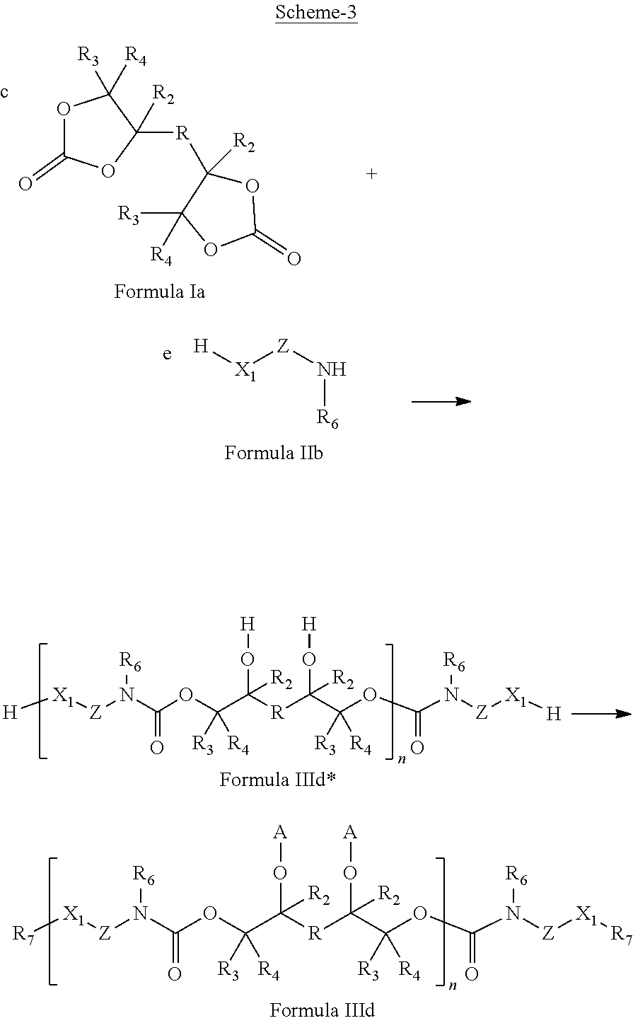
[H][X1][Z]N(C(OC(C([R]C(C(OC(N([Z][X1][H])[R6])=O)([R3])[R4])(O[H])[R2])(O[H])[R2])([R3])[R4])=O)[R6].[R7][X1][Z]N(C(OC(C([R]C(C(OC(N([Z][X1][R7])[R6])=O)([R3])[R4])(O[A])[R2])(O[A])[R2])([R3])[R4])=O)[R6].O1C(=O)OC([R2])([R]C2([R2])OC(=O)OC2([R3])[R4])C1([R4])[R3].[Z](N[R6])[X1][H]
